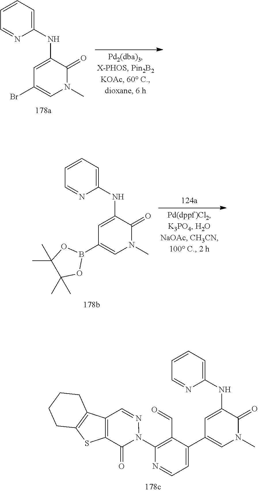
C1=CC=C(NC2=CC(Br)=CN(C)C2=O)N=C1.C1=CC=C(NC2=CC(B3OC(C)(C)C(C)(C)O3)=CN(C)C2=O)N=C1.C1=CC=C(NC2=CC(C3=CC=NC(N4C(=O)C5=C(C=N4)C4=C(S5)CCCC4)=C3C=O)=CN(C)C2=O)N=C1
